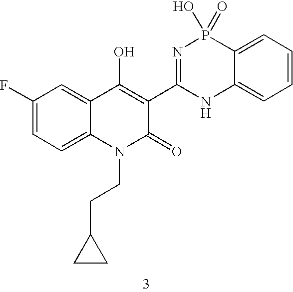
C1(F)=CC=C2C(=C1)C(O)=C(C1=NP(O)(=O)C3=CC=CC=C3N1)C(=O)N2CCC1CC1
